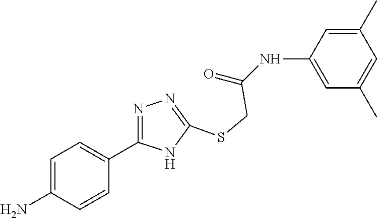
C1=C(NC(=O)CSC2=NN=C(C3=CC=C(N)C=C3)N2)C=C(C)C=C1C
